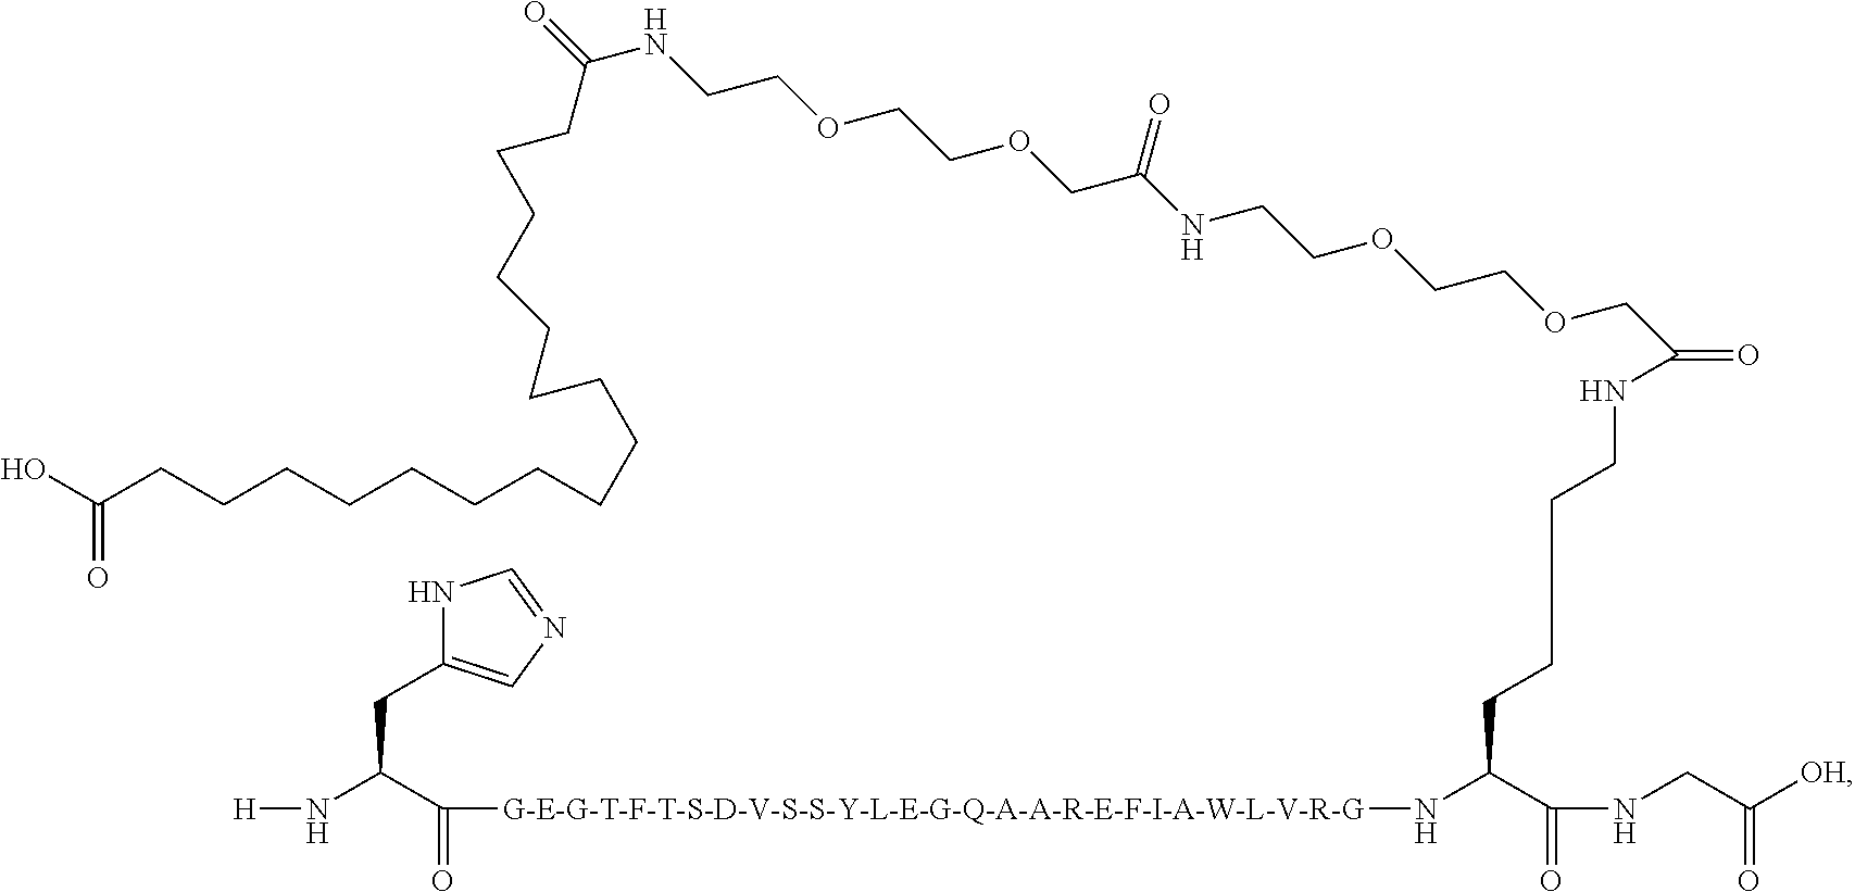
N1C(CC(N[H])C(=O)[G-E-G-T-F-T-S-D-V-S-S-Y-L-E-G-Q-A-A-R-E-F-I-A-W-L-V-R-G]NC(C(NCC([OH])=O)=O)CCCCNC(=O)COCCOCCNC(COCCOCCNC(=O)CCCCCCCCCCCCCCCCC(O)=O)=O)=CN=C1
